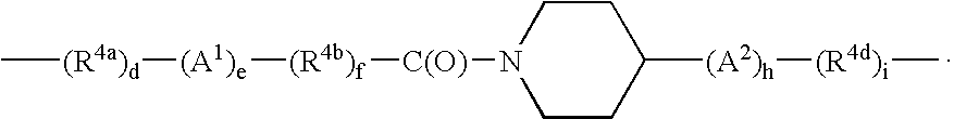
C[(R4a)d][(A1)e][(R4b)f][C(O)]N1CCC([(A2)h][(R4d)i]C)CC1
